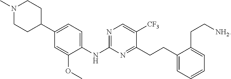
N1(C)CCC(C2=CC=C(NC3=NC=C([CF3])C(CCC4=CC=CC=C4CC[NH2])=N3)C(OC)=C2)CC1
